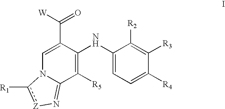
C1(NC2=C([R5])C3=N[Z]c([R1])N3C=C2C([W])=O)=CC=C([R4])C([R3])=C1[R2]
